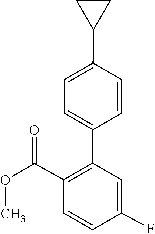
COC(C1=C(C2=CC=C(C3CC3)C=C2)C=C(F)C=C1)=O
